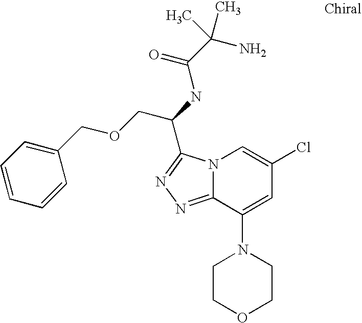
C1COCCN1C1=CC(Cl)=CN2C1=NN=C2C(NC(C(N)(C)C)=O)COCC1=CC=CC=C1
